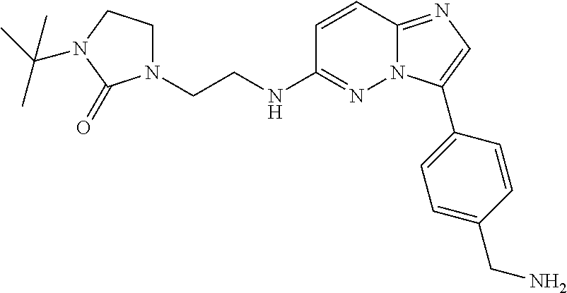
C(NC1=NN2C(=NC=C2C2=CC=C(CN)C=C2)C=C1)CN1CCN(C(C)(C)C)C1=O
